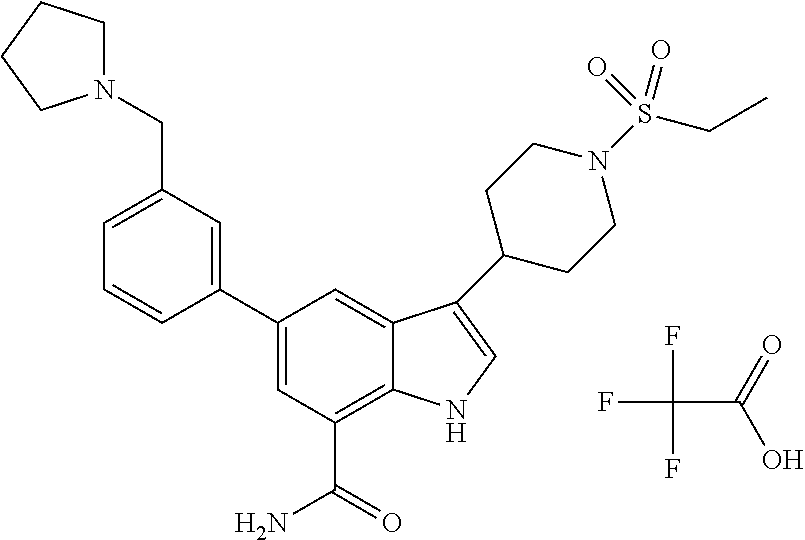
FC(C(=O)O)(F)F.C1=C(CN2CCCC2)C=C(C2=CC(C(=O)N)=C3C(=C2)C(C2CCN(S(CC)(=O)=O)CC2)=CN3)C=C1
